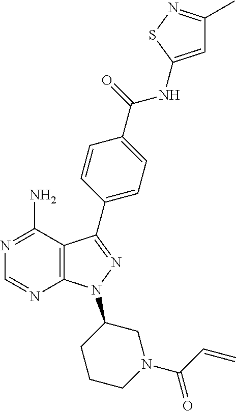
C12=C(C(N)=NC=N1)C(C1=CC=C(C(NC3=CC(C)=NS3)=O)C=C1)=NN2C1CCCN(C(C=C)=O)C1
